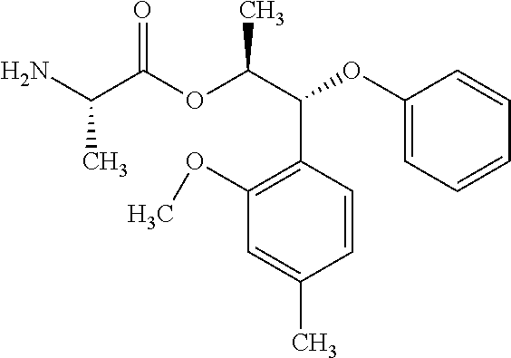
CC(C(=O)OC(C(C1=C(OC)C=C(C)C=C1)OC1=CC=CC=C1)C)N
